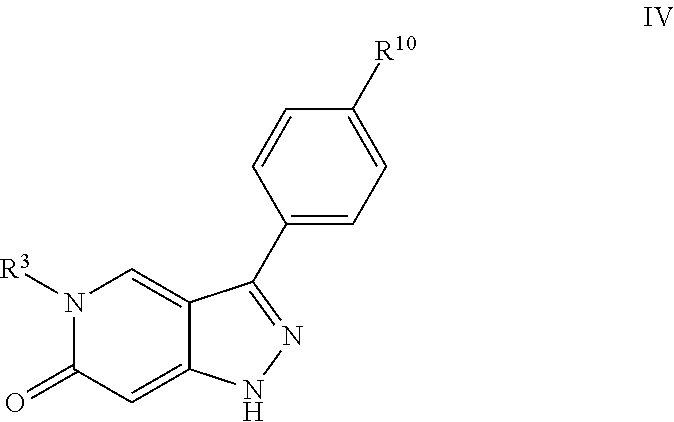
C12=CN([R3])C(=O)C=C1NN=C2C1=CC=C([R10])C=C1
